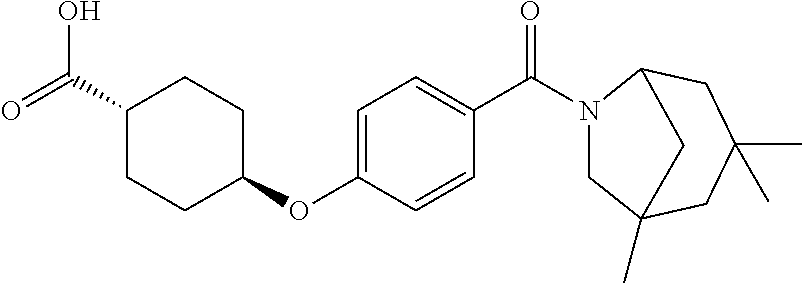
C1(C(=O)O)CCC(OC2=CC=C(C(=O)N3CC4(C)CC(C)(C)CC3C4)C=C2)CC1
